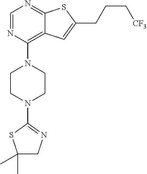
C1=NC(N2CCN(C3=NCC(C)(C)S3)CC2)=C2C(=N1)SC(CCC[CF3])=C2
